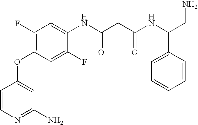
C1(F)=C(OC2=CC(N)=NC=C2)C=C(F)C(NC(=O)CC(=O)NC(CN)C2=CC=CC=C2)=C1
